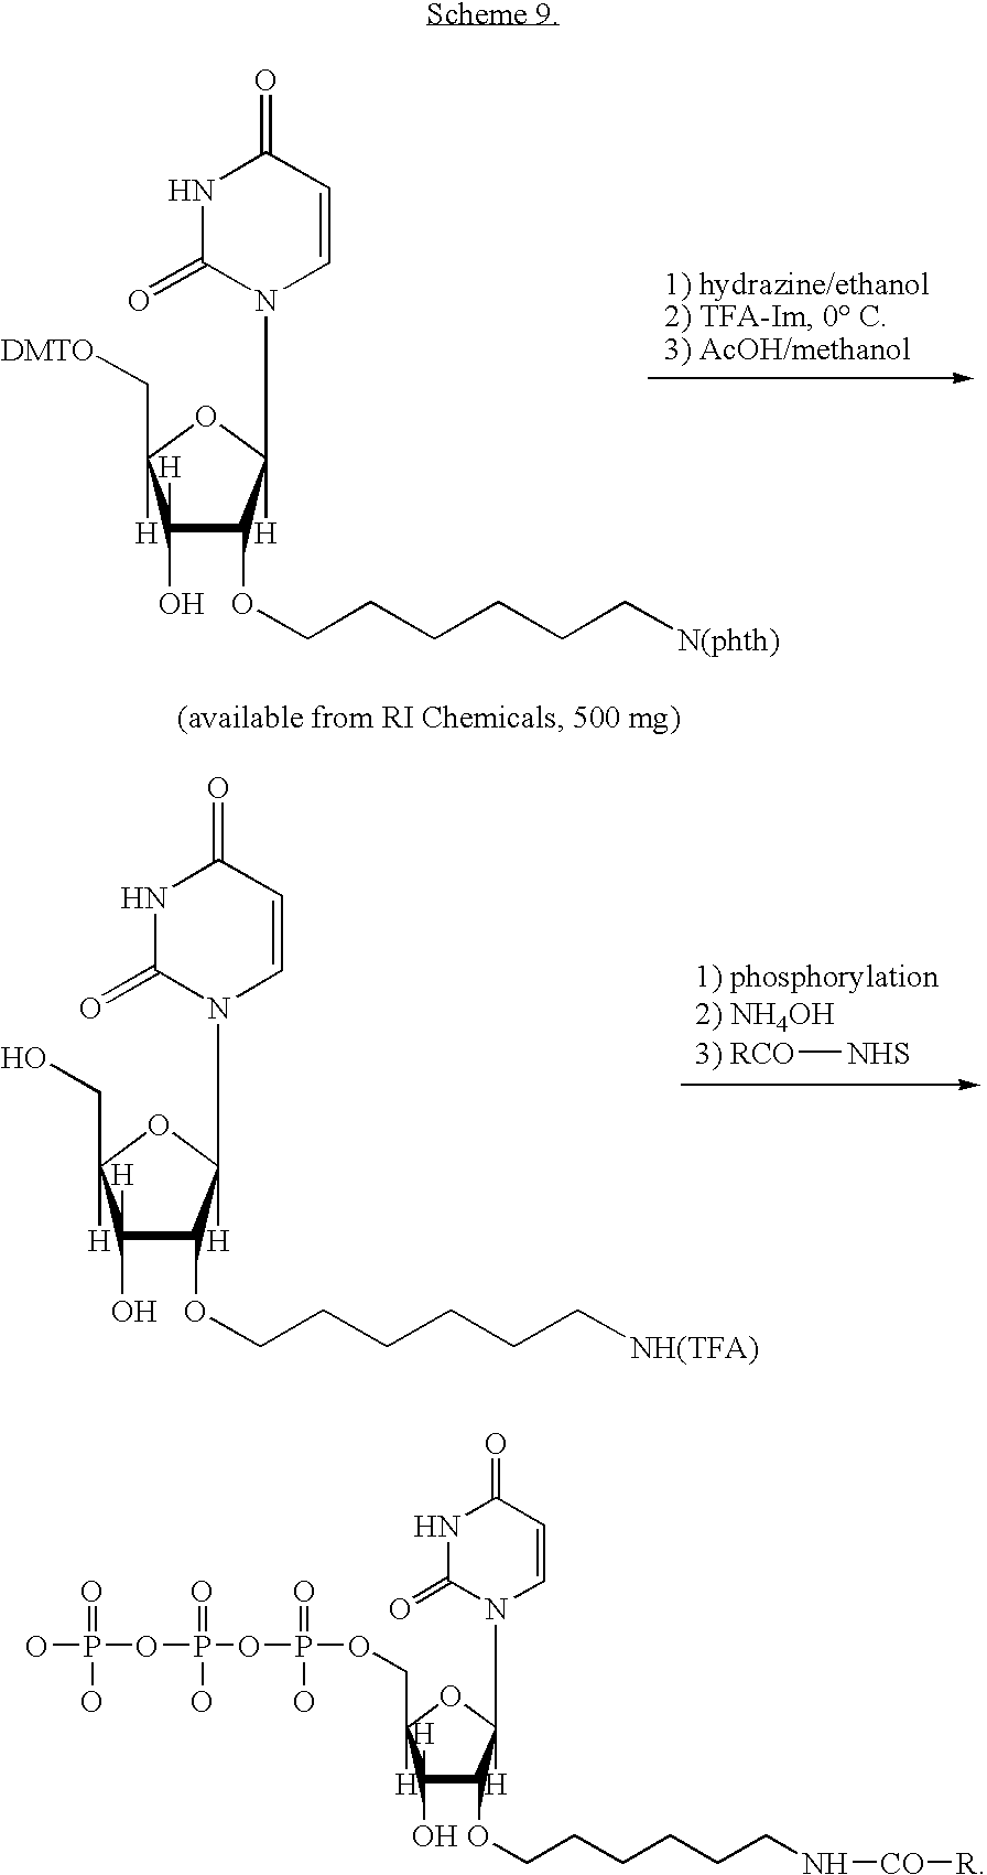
C1(O)([H])C(OCCCCCCN[CO][R])C(N2C=CC(=O)NC2=O)([H])OC1(COP(OP(=O)(O)OP(O)(=O)O)(=O)O)[H].C1(O)([H])C(OCCCCCC[N(phth)])C(N2C=CC(=O)NC2=O)([H])OC1(C[DMTO])[H].C1(O)([H])C(OCCCCCC[NH(TFA)])C(N2C=CC(=O)NC2=O)([H])OC1(CO)[H].[3) RCO][NHS]
